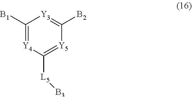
C1([B1])=[Y4]C([L5][B3])=[Y5]C([B2])=[Y3]1
